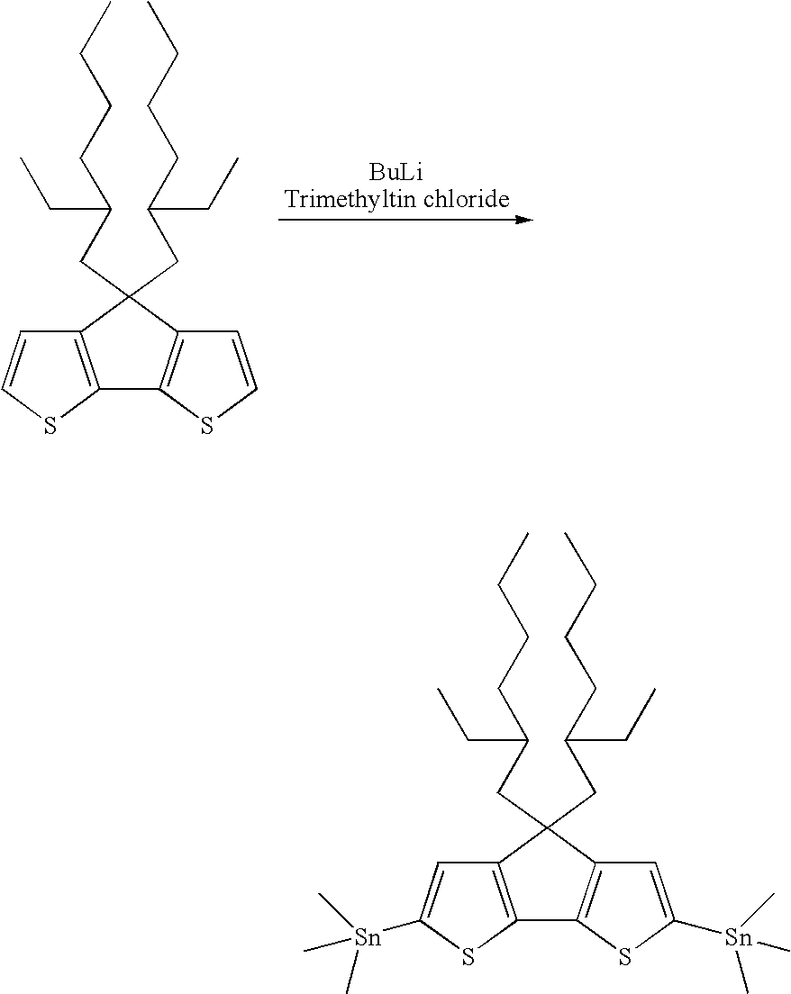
C12=C(C(CC(CCCC)CC)(CC(CCCC)CC)C3=C1SC=C3)C=CS2.C12=C(C(CC(CCCC)CC)(CC(CCCC)CC)C3=C1SC([Sn](C)(C)C)=C3)C=C([Sn](C)(C)C)S2
